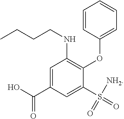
C1=CC(OC2=C(NCCCC)C=C(C(O)=O)C=C2S(=O)(=O)[NH2])=CC=C1
